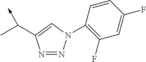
N1=NN(C2=C(F)C=C(F)C=C2)C=C1C(C)->C
